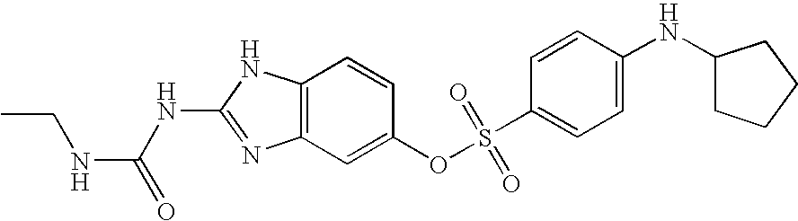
C12=C(C=C(OS(C3=CC=C(NC4CCCC4)C=C3)(=O)=O)C=C1)N=C(NC(=O)NCC)N2
